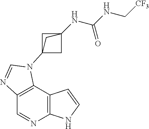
C1=NC2=C(C3=C1N=CN3C13CC(NC(NC[CF3])=O)(C1)C3)C=CN2
